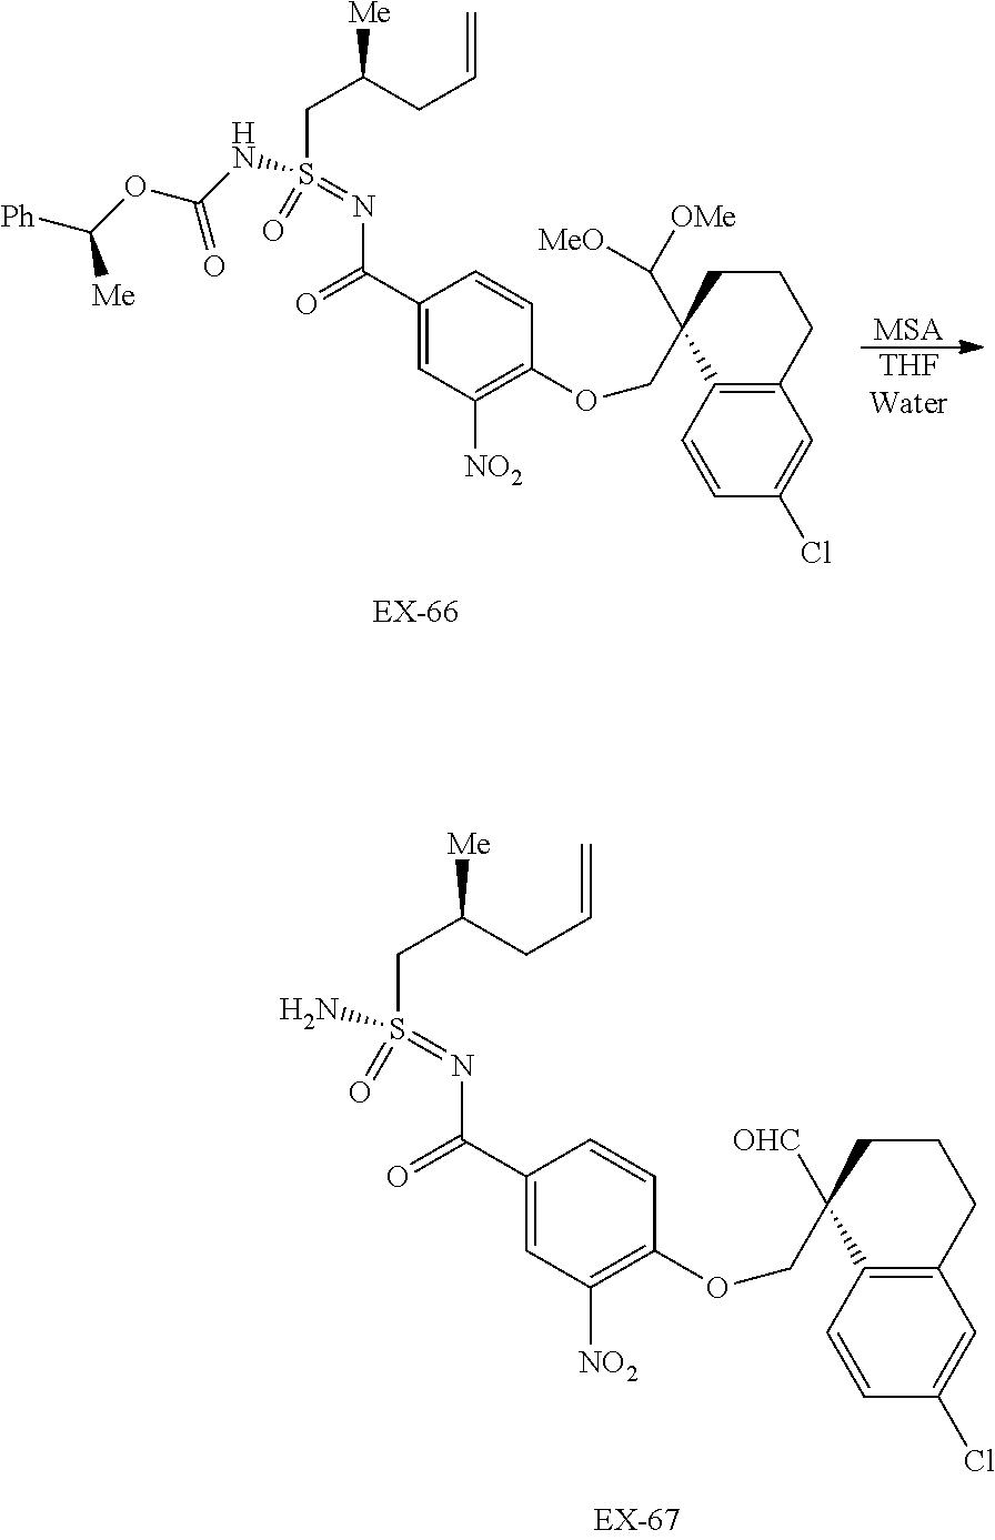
C12=C(C=CC(Cl)=C1)C([OHC])(COC1=C([NO2])C=C(C(N=S(CC(CC=C)[Me])(N)=O)=O)C=C1)CCC2.[MSA].[THFWater].C12=C(C=CC(Cl)=C1)C(C([OMe])[MeO])(COC1=C([NO2])C=C(C(N=S(CC(CC=C)[Me])(NC(=O)OC([Me])[Ph])=O)=O)C=C1)CCC2
